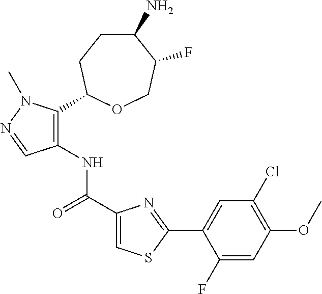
C1(N)CCC(C2=C(NC(C3=CSC(C4=CC(Cl)=C(OC)C=C4F)=N3)=O)C=NN2C)OCC1F
